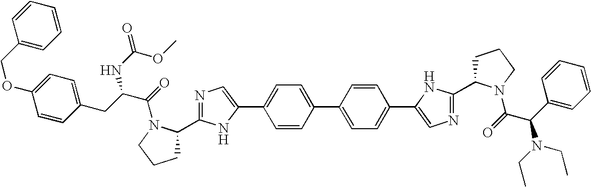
C1CCN(C(=O)C(N(CC)CC)C2=CC=CC=C2)C1C1=NC=C(C2=CC=C(C3=CC=C(C4=CN=C(C5CCCN5C(=O)C(CC5=CC=C(OCC6=CC=CC=C6)C=C5)NC(=O)OC)N4)C=C3)C=C2)N1
